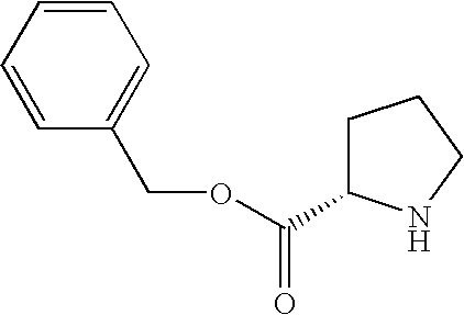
C1(COC(=O)C2CCCN2)=CC=CC=C1
